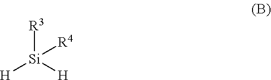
[R3][Si]([H])([H])[R4]
